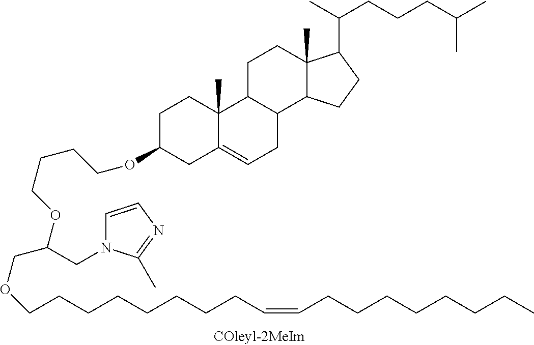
C1C(OCCCCOC(COCCCCCCCCC=CCCCCCCCC)CN2C=CN=C2C)CC2=CCC3C(C2(C)C1)CCC1(C)C3CCC1C(C)CCCC(C)C
